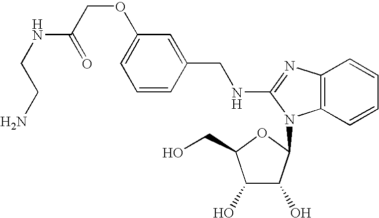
C1=C(OCC(NCCN)=O)C=C(CNC2=NC3=C(C=CC=C3)N2C2C(O)C(O)C(CO)O2)C=C1
